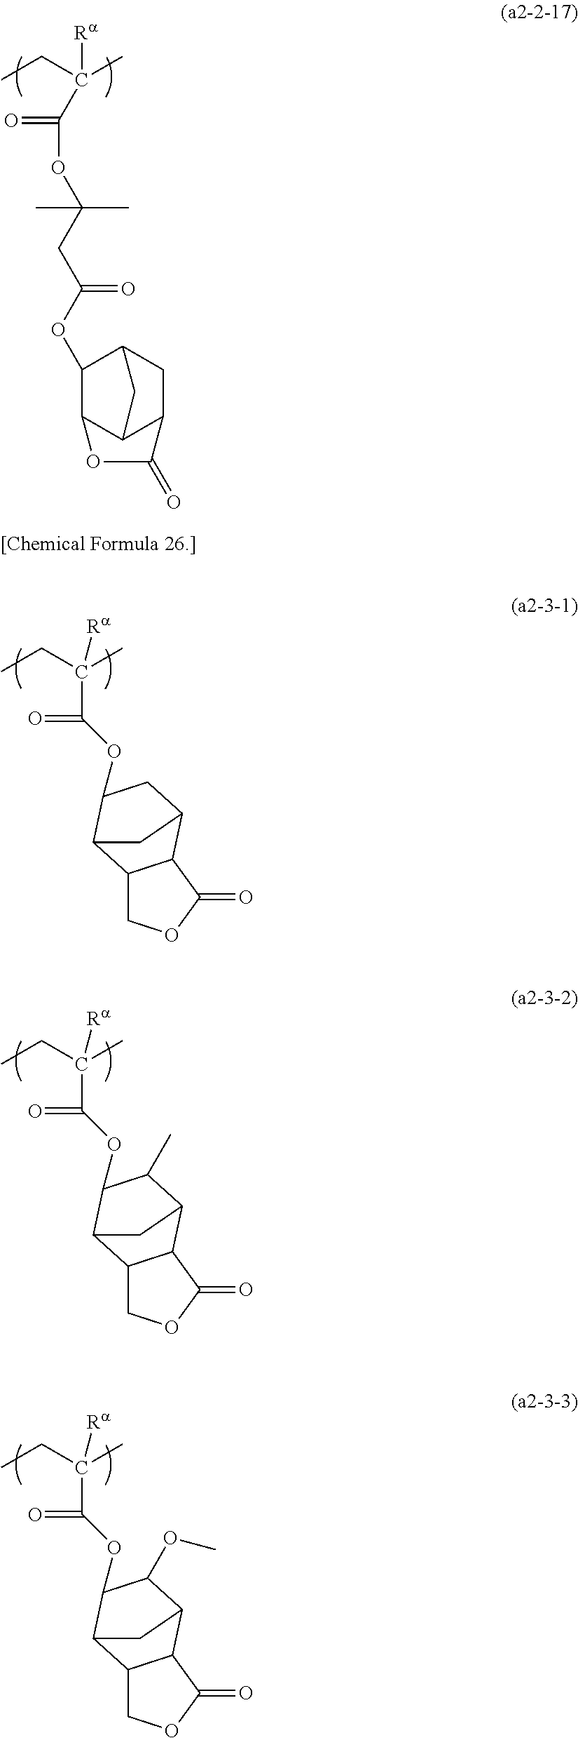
CCC(C)([Ra])C(OC(CC(OC1C2C3C(CC1C3)C(=O)O2)=O)(C)C)=O.CCC(C)([Ra])C(=O)OC1CC2C3C(COC3=O)C1C2.CCC(C)([Ra])C(=O)OC1C(C)C2C3C(COC3=O)C1C2.CCC(C)([Ra])C(=O)OC1C(OC)C2C3C(COC3=O)C1C2
